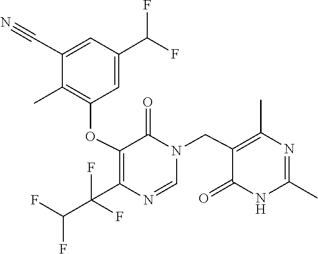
N1(CC2=C(C)N=C(C)NC2=O)C=NC(C(F)(C(F)F)F)=C(OC2=C(C)C(C#N)=CC(C(F)F)=C2)C1=O
